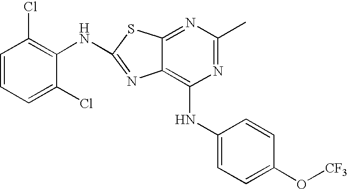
N1=C(C)N=C2C(=C1NC1=CC=C(O[CF3])C=C1)N=C(NC1=C(Cl)C=CC=C1Cl)S2
